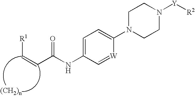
C(NC1=CC=C(N2CCN([Y][R2])CC2)[W]=C1)(=O)C=C[R1]
